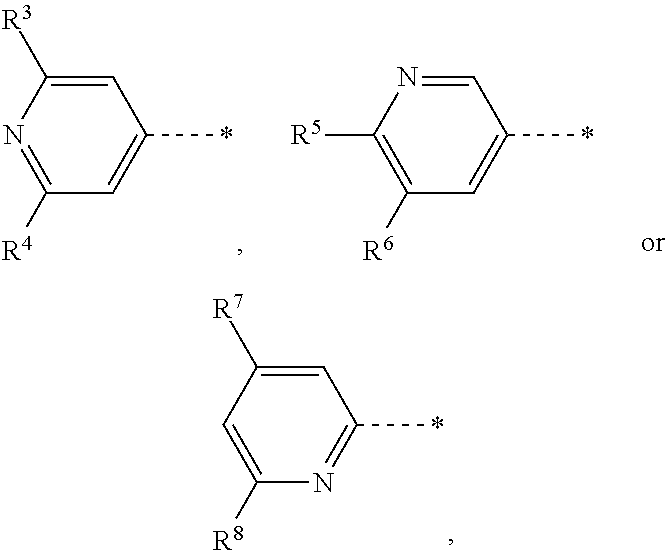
C1(C)=NC([R8])=CC([R7])=C1.C1(C)=CC([R4])=NC([R3])=C1.C1(C)=CC([R6])=C([R5])N=C1
